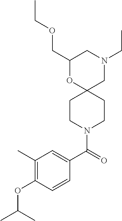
N1(CC)CC2(OC(COCC)C1)CCN(C(C1=CC(C)=C(OC(C)C)C=C1)=O)CC2
